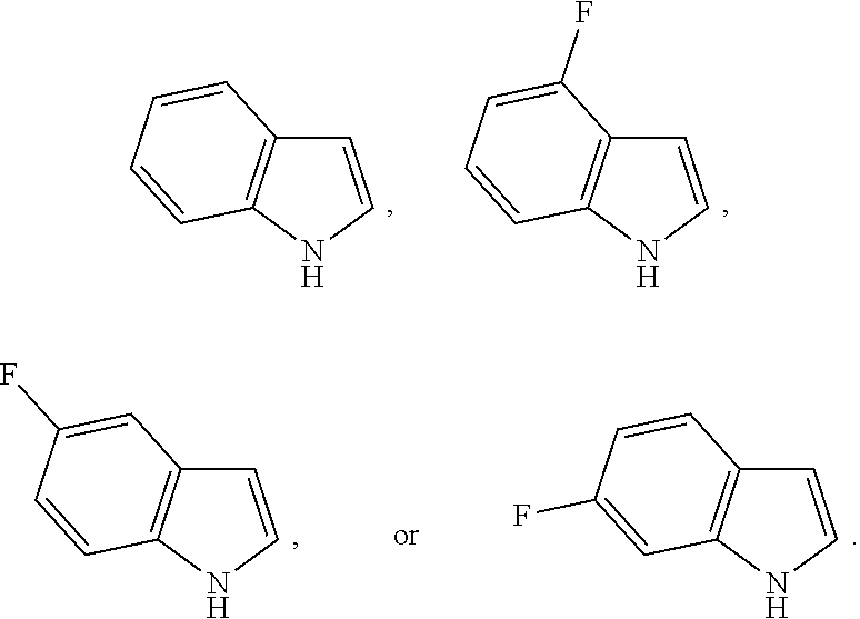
C12=C(NC=C1)C=CC=C2.C12=C(NC=C1)C=CC=C2F.C12=C(NC=C1)C=CC(F)=C2.C12=C(NC=C1)C=C(F)C=C2
